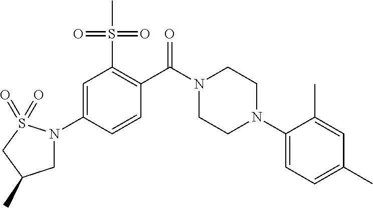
C1N(C2=CC(S(C)(=O)=O)=C(C(N3CCN(C4=CC=C(C)C=C4C)CC3)=O)C=C2)S(=O)(=O)CC1C
